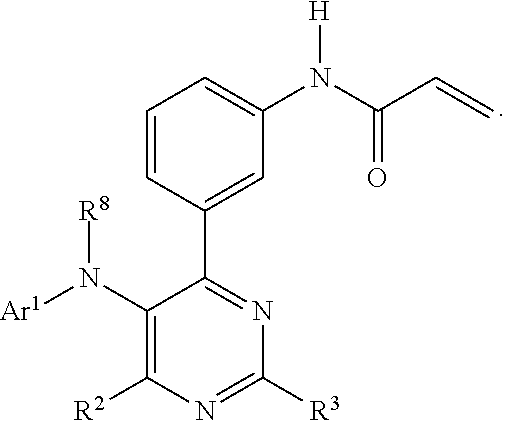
C1=CC(C2=NC([R3])=NC([R2])=C2N([Ar1])[R8])=CC(N([H])C(=O)C=C)=C1
